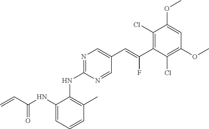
N1=C(NC2=C(C)C=CC=C2NC(C=C)=O)N=CC(C=C(C2=C(Cl)C(OC)=CC(OC)=C2Cl)F)=C1
